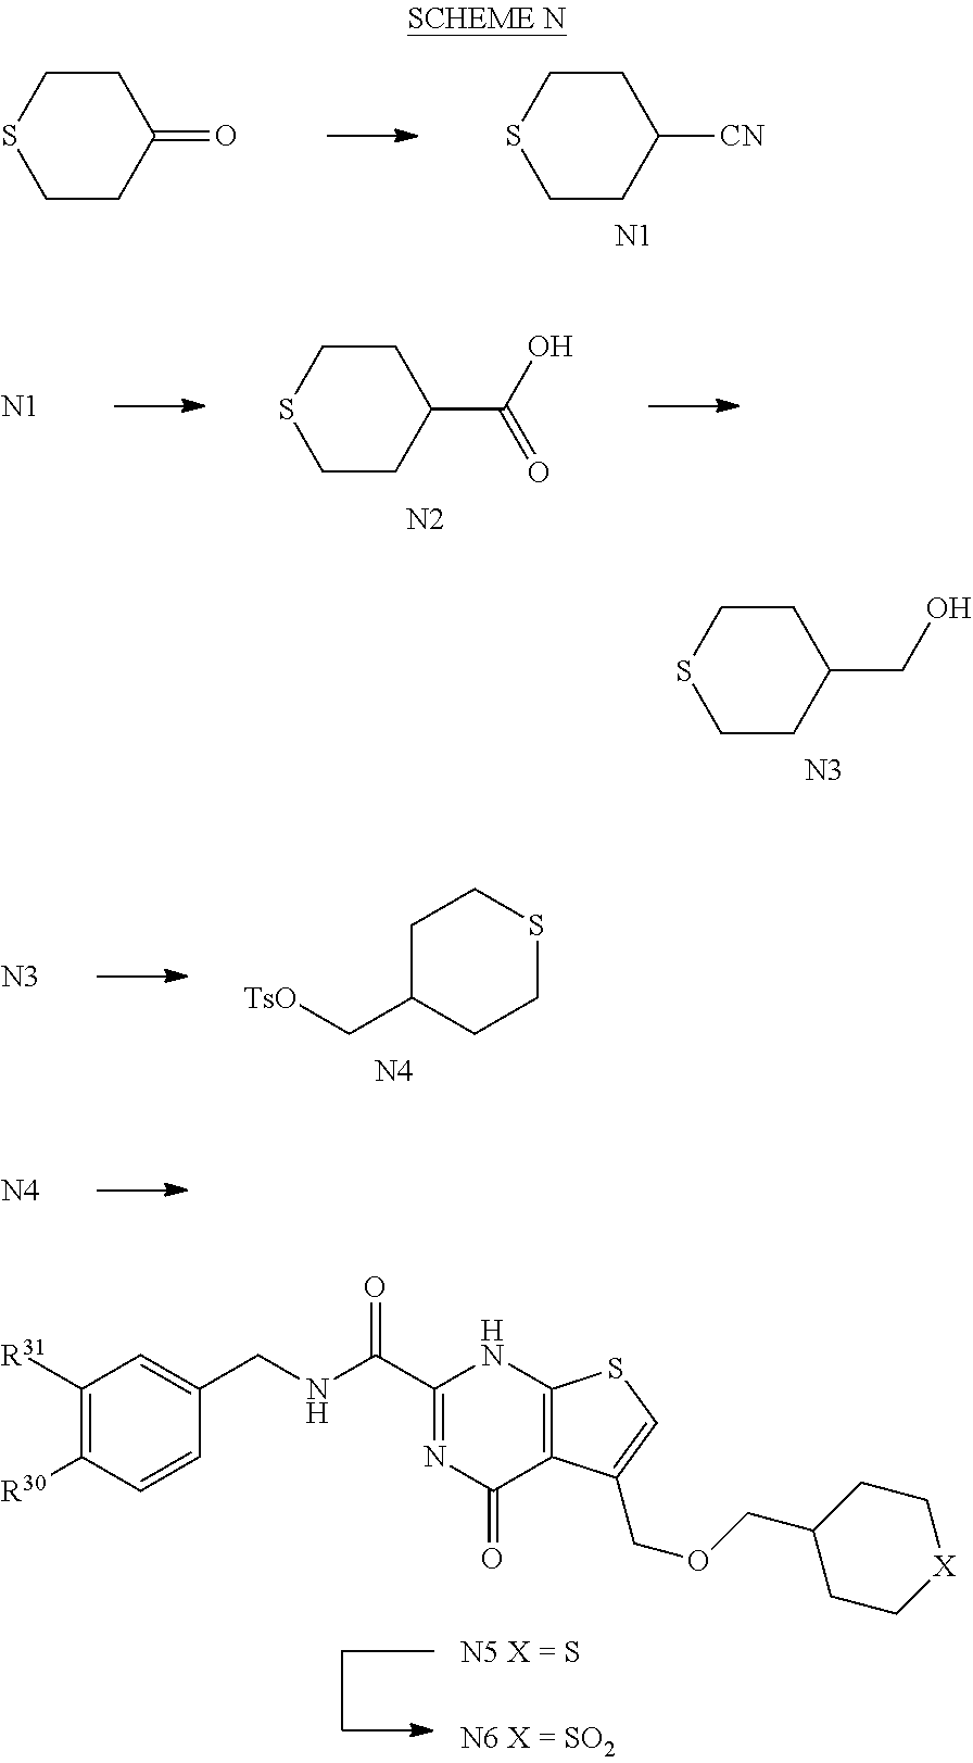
C1CC(CO)CCS1.[N3].C1CC([CN])CCS1.[N1].C1CC(=O)CCS1.C1CC(C(O)=O)CCS1.[N2].[N1].C1C(C[TsO])CCSC1.[N4].[N3].[N4].C1(C(NCC2=CC([R31])=C([R30])C=C2)=O)=NC(=O)C2=C(N1)SC=C2COCC1CC[X]CC1
